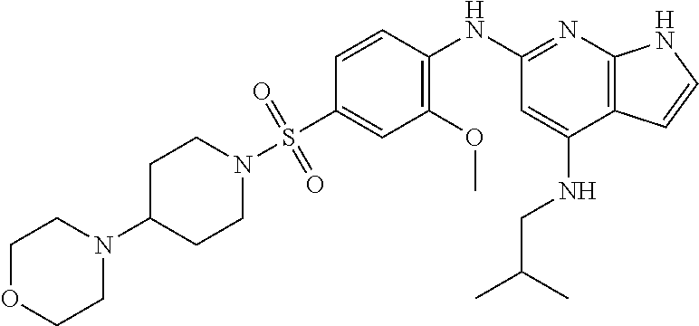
C1(S(=O)(=O)N2CCC(N3CCOCC3)CC2)=CC(OC)=C(NC2=NC3=C(C(NCC(C)C)=C2)C=CN3)C=C1
